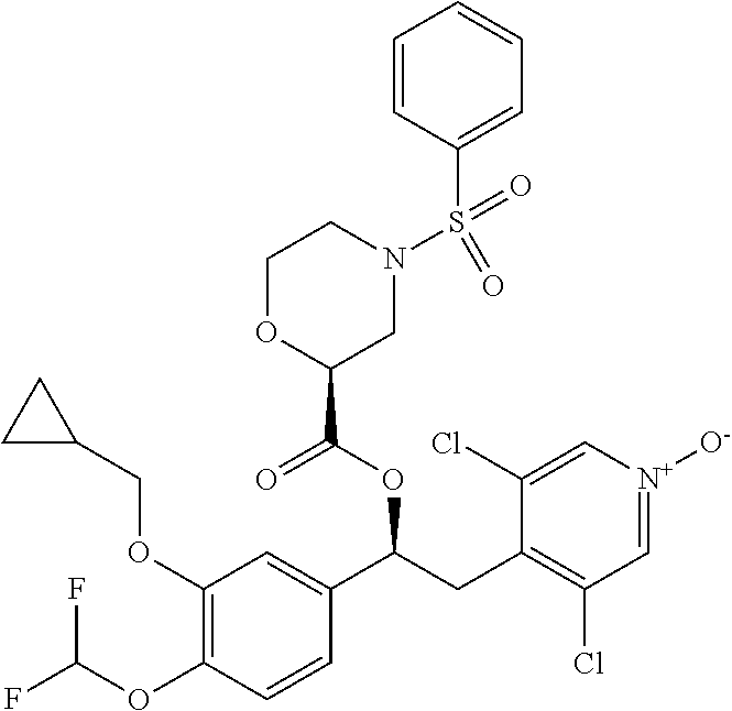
C1(OCC2CC2)=C(OC(F)F)C=CC(C(CC2=C(Cl)C=[N+]([O-])C=C2Cl)OC(=O)C2CN(S(=O)(C3=CC=CC=C3)=O)CCO2)=C1
